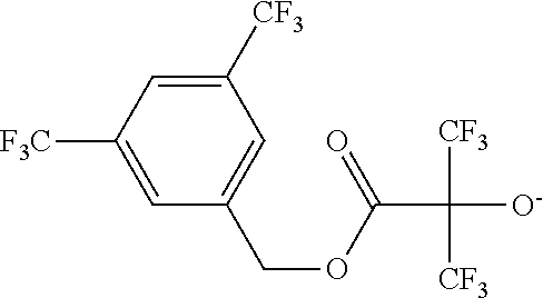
C(C([O-])([CF3])[CF3])(OCC1=CC([CF3])=CC([F3C])=C1)=O
